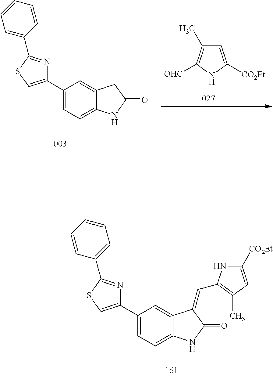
C1=C([CO2Et])NC([OHC])=C1C.C1(C2=CC=C3C(=C2)CC(=O)N3)=CSC(C2=CC=CC=C2)=N1.C1(C2=CC=C3C(=C2)C(=CC2=C(C)C=C([CO2Et])N2)C(=O)N3)=CSC(C2=CC=CC=C2)=N1
